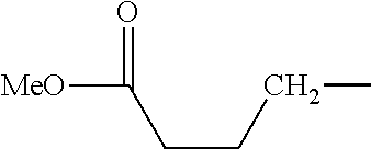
C(CCC)C([MeO])=O
